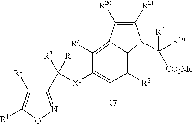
C1(C([X1]C2=C([R7])C([R8])=C3C(=C2[R5])C([R20])=C([R21])N3C([R10])([R9])[CO2Me])([R3])[R4])=NOC([R1])=C1[R2]
